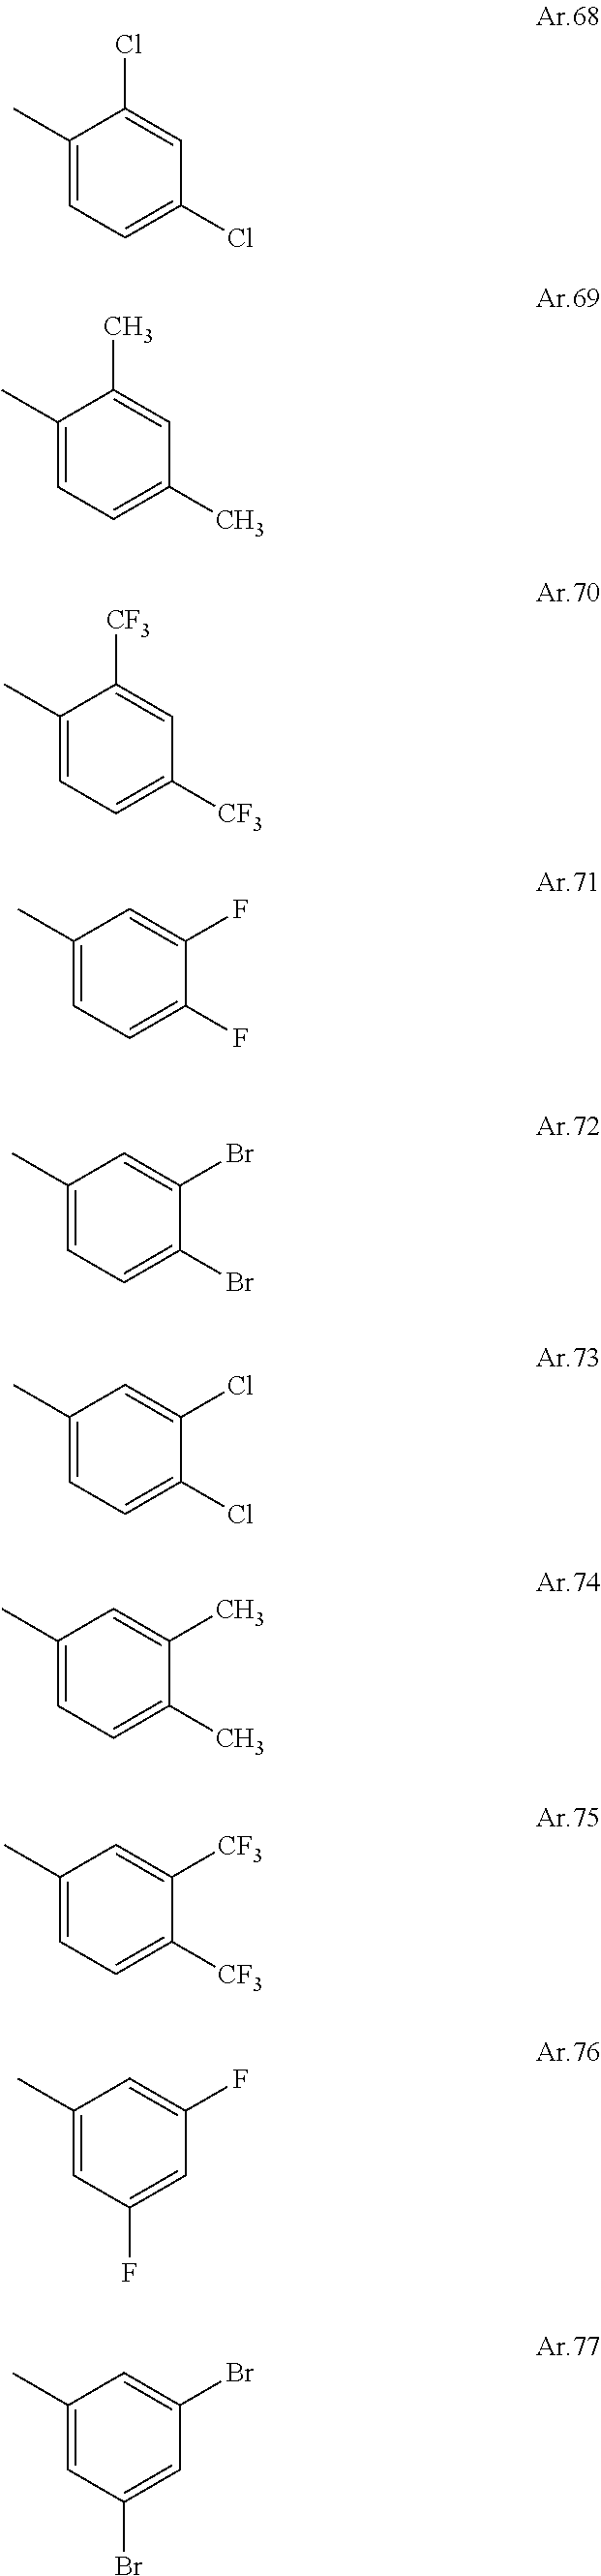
C1(C)=CC=C(Cl)C=C1Cl.C1(C)=CC=C(C)C=C1C.C1(C)=CC=C([CF3])C=C1[CF3].C1(C)=CC=C(F)C(F)=C1.C1(C)=CC=C(Br)C(Br)=C1.C1(C)=CC=C(Cl)C(Cl)=C1.C1(C)=CC=C(C)C(C)=C1.C1(C)=CC=C([CF3])C([CF3])=C1.C1(C)=CC(F)=CC(F)=C1.C1(C)=CC(Br)=CC(Br)=C1
